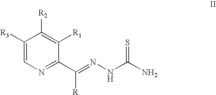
C1([R3])=CN=C(C([R])=NNC(=S)N)C([R1])=C1[R2]
